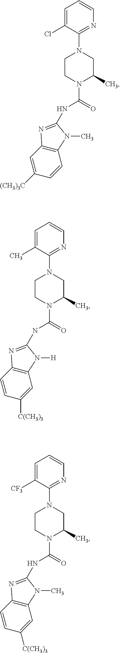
C1([(CH3)3C])=CC2=C(C=C1)N(C)C(NC(=O)N1C(C)CN(C3=NC=CC=C3Cl)CC1)=N2.C1=CC2=C(C=C1[C(CH3)3])N([H])C(NC(=O)N1C(C)CN(C3=NC=CC=C3C)CC1)=N2.C1=CC2=C(C=C1[C(CH3)3])N(C)C(NC(=O)N1C(C)CN(C3=NC=CC=C3[CF3])CC1)=N2
